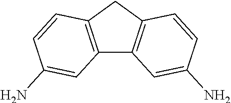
C12=C(CC3=C1C=C(N)C=C3)C=CC(N)=C2
